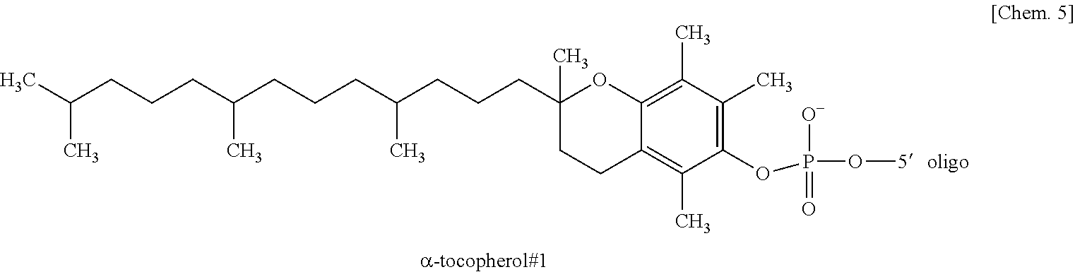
C12=C(C)C(OP([O-])(=O)O[5])=C(C)C(C)=C1OC(CCCC(C)CCCC(C)CCCC(C)C)(C)CC2.[oligo]
